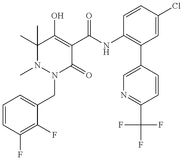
N1(C)N(CC2=CC=CC(F)=C2F)C(=O)C(C(NC2=C(C3=CN=C(C(F)(F)F)C=C3)C=C(Cl)C=C2)=O)=C(O)C1(C)C
